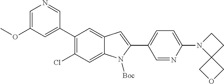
C1(C2=CC(OC)=CN=C2)=C(Cl)C=C2C(=C1)C=C(C1=CC=C(N3C4(CC3)COC4)N=C1)N2[Boc]
